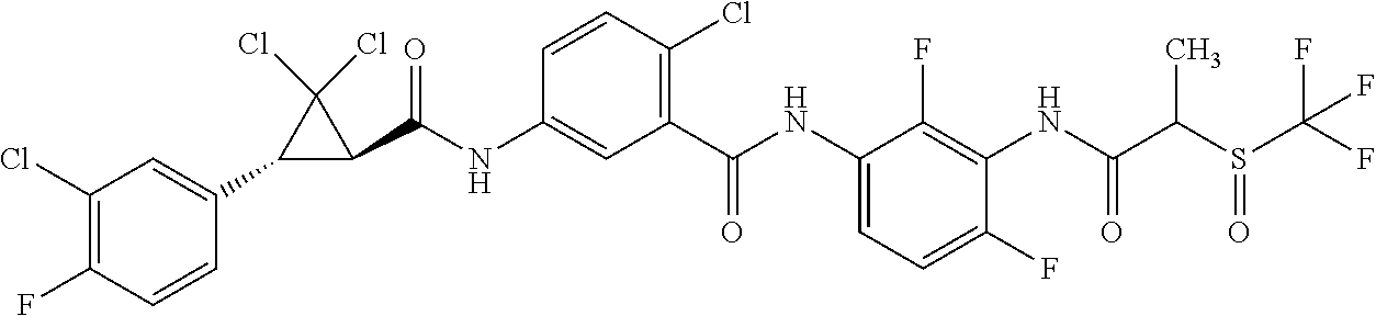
C1(C(NC2=CC(C(NC3=CC=C(F)C(NC(=O)C(S(=O)C(F)(F)F)C)=C3F)=O)=C(Cl)C=C2)=O)C(Cl)(Cl)C1C1=CC(Cl)=C(F)C=C1
